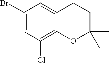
C1(Br)=CC(Cl)=C2C(=C1)CCC(C)(C)O2
